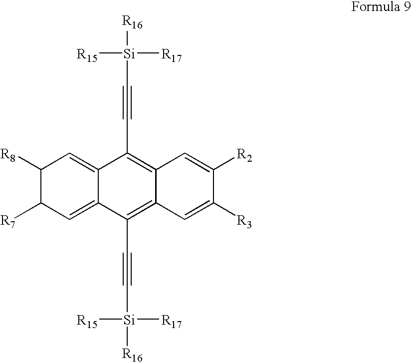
[R16][Si]([R15])(C#CC1=C2C(=C(C#C[Si]([R15])([R16])[R17])C3=CC([R7])C([R8])C=C13)C=C([R3])C([R2])=C2)[R17]
